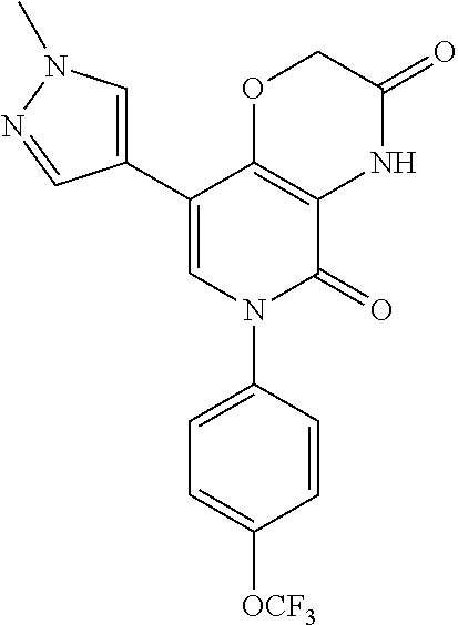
C12=C(C(C3=CN(C)N=C3)=CN(C3=CC=C([OCF3])C=C3)C1=O)OCC(=O)N2
